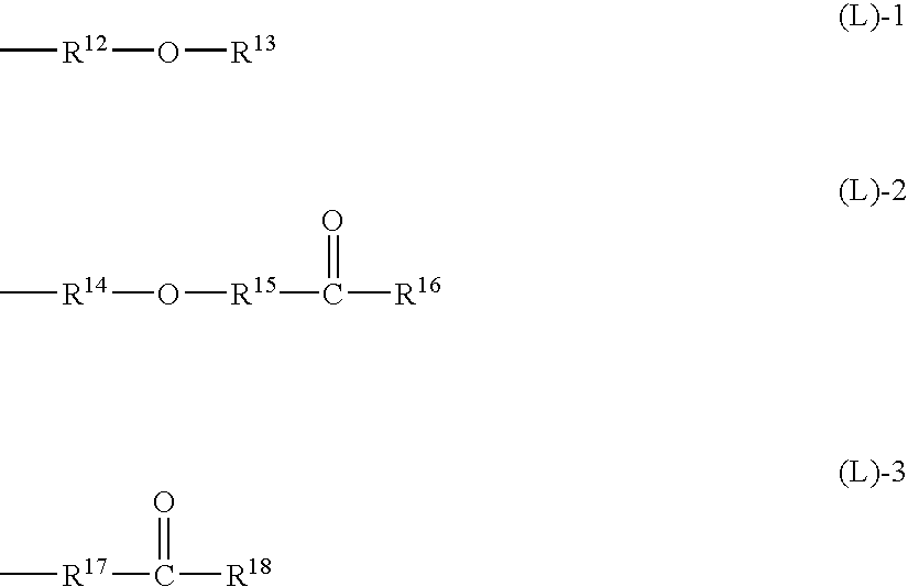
C[R12]O[R13].C[R14]O[R15]C(=O)[R16].C[R17]C(=O)[R18]
